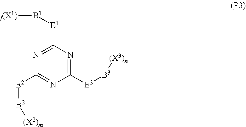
[l(X1)][B1][E1]C1=NC([E2][B2][(X2)m])=NC([E3][B3][(X3)n])=N1
